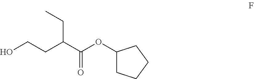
OCCC(C(OC1CCCC1)=O)CC
